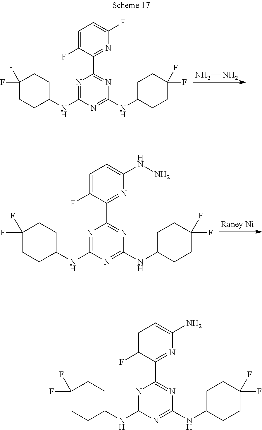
NN.C1(F)(F)CCC(NC2=NC(C3=NC(F)=CC=C3F)=NC(NC3CCC(F)(F)CC3)=N2)CC1.C1(F)(F)CCC(NC2=NC(C3=NC(NN)=CC=C3F)=NC(NC3CCC(F)(F)CC3)=N2)CC1.C1(F)(F)CCC(NC2=NC(C3=NC(N)=CC=C3F)=NC(NC3CCC(F)(F)CC3)=N2)CC1
